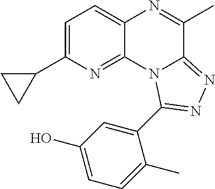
C1=C(C2CC2)N=C2C(=C1)N=C(C)C1=NN=C(C3=CC(O)=CC=C3C)N21
